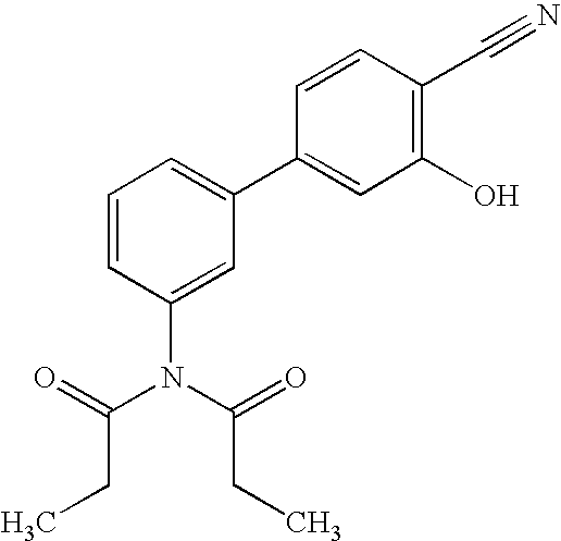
C1(C2=CC=CC(N(C(CC)=O)C(CC)=O)=C2)=CC(O)=C(C#N)C=C1
